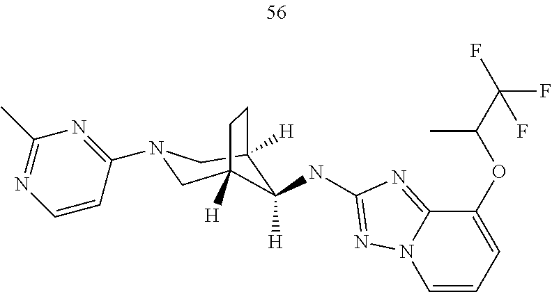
C12=NC(NC3([H])C4([H])CN(C5=NC(C)=NC=C5)CC3([H])CC4)=NN1C=CC=C2OC(C(F)(F)F)C
